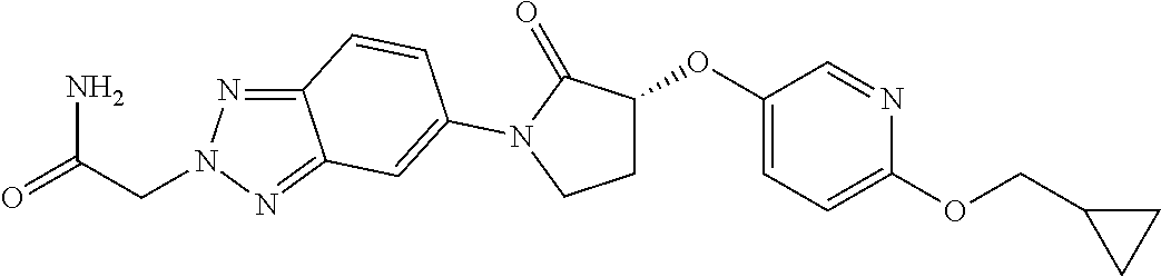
C12=NN(CC(=O)N)N=C1C=C(N1C(=O)C(OC3=CC=C(OCC4CC4)N=C3)CC1)C=C2
